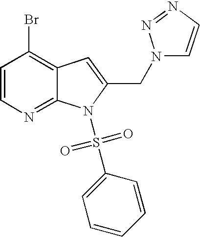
C1=CN=C2C(=C1Br)C=C(CN1C=CN=N1)N2S(C1=CC=CC=C1)(=O)=O
